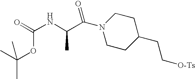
CC(C)(OC(=O)NC(C)C(N1CCC(CC[O-Ts])CC1)=O)C
